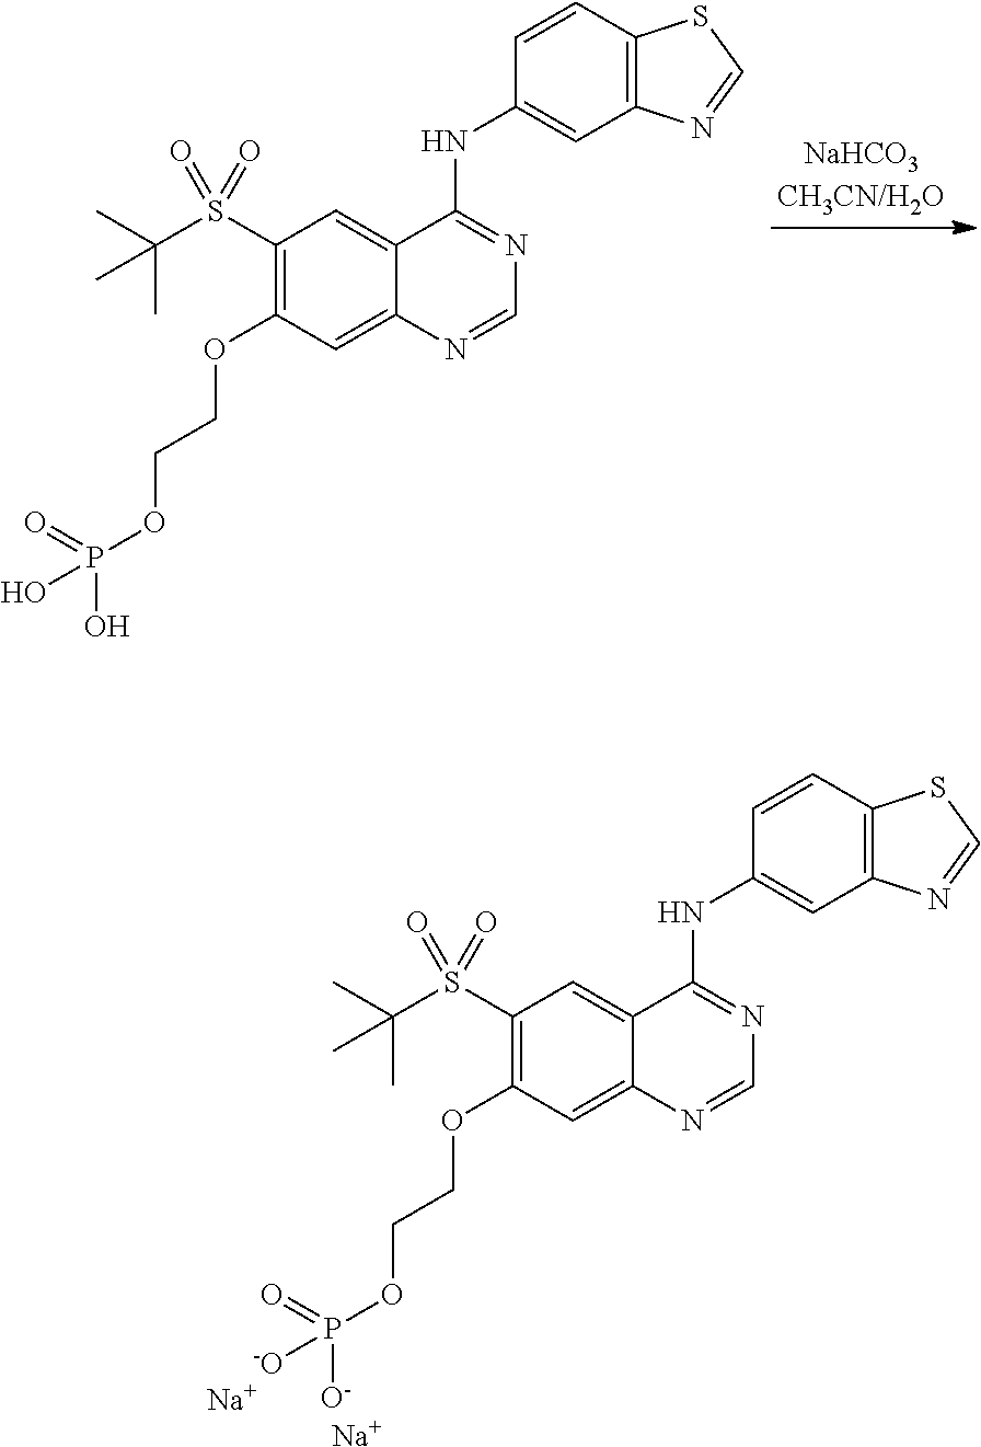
[NaHCO3CH3CN/H2O].C1(S(C(C)(C)C)(=O)=O)=C(OCCOP(O)(=O)O)C=C2C(=C1)C(NC1=CC3=C(C=C1)SC=N3)=NC=N2.C1(S(C(C)(C)C)(=O)=O)=C(OCCOP([O-])(=O)[-O])C=C2C(=C1)C(NC1=CC3=C(C=C1)SC=N3)=NC=N2.[Na].[Na]
